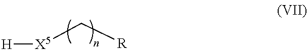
[X5](C[R])[H]
